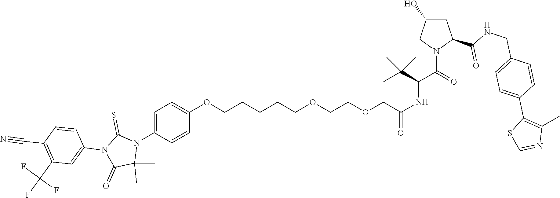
C1=C(N2C(=S)N(C3=CC(C(F)(F)F)=C(C#N)C=C3)C(=O)C2(C)C)C=CC(OCCCCCOCCOCC(NC(C(C)(C)C)C(N2C(C(=O)NCC3=CC=C(C4=C(C)N=CS4)C=C3)CC(O)C2)=O)=O)=C1
